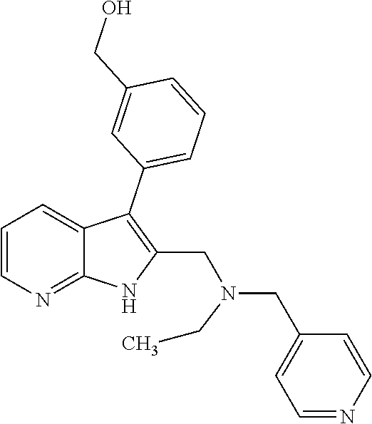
C1=CN=C2C(=C1)C(C1=CC=CC(CO)=C1)=C(CN(CC)CC1=CC=NC=C1)N2
